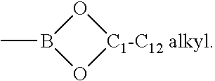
CB1O[C1-C12 alkyl]O1
